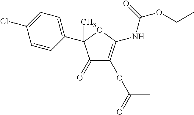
C1(C2(C)C(=O)C(OC(=O)C)=C(NC(OCC)=O)O2)=CC=C(Cl)C=C1
